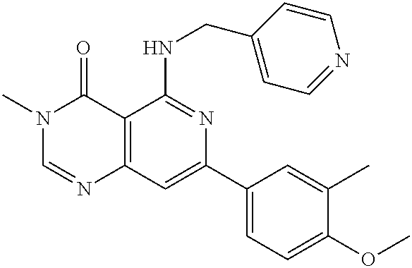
C12=C(C=C(C3=CC=C(OC)C(C)=C3)N=C1NCC1=CC=NC=C1)N=CN(C)C2=O
